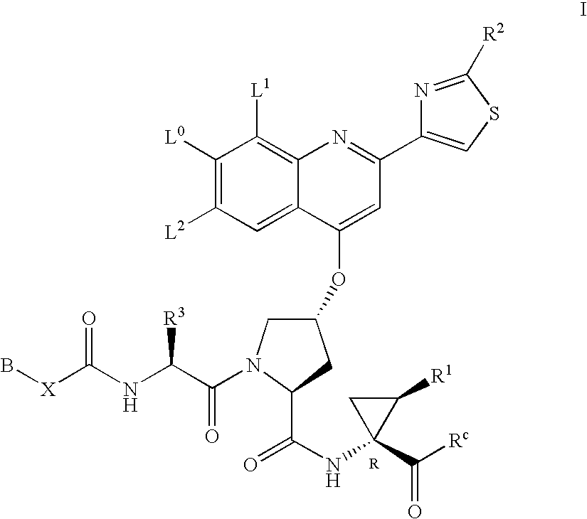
C1([L0])=C([L2])C=C2C(=C1[L1])N=C(C1=CSC([R2])=N1)C=C2OC1CN(C(C(NC([X]B)=O)[R3])=O)C(C(NC2(C([Rc])=O)CC2[R1])=O)C1
